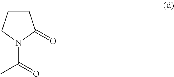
C1CCN(C(=O)C)C1=O
